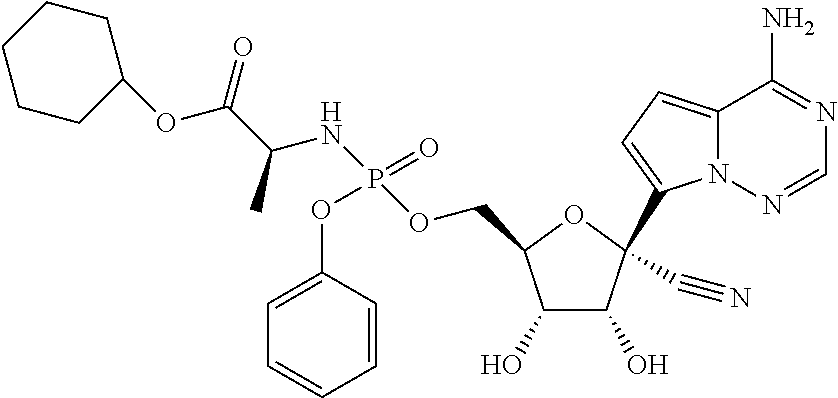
C1CCC(OC(C(NP(OC2=CC=CC=C2)(=O)OCC2C(O)C(O)C(C3=CC=C4N3N=CN=C4N)(C#N)O2)C)=O)CC1
